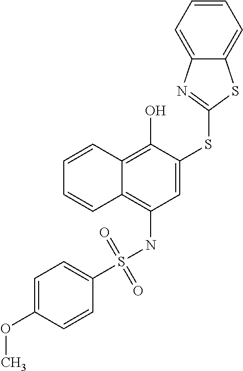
S(=O)(=O)(NC1=C2C(=C(O)C(SC3=NC4=CC=CC=C4S3)=C1)C=CC=C2)C1=CC=C(OC)C=C1
